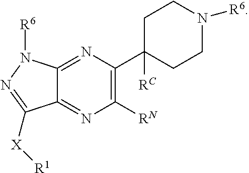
C1([RN])=C(C2([RC])CCN([R6])CC2)N=C2C(=N1)C([X][R1])=NN2[R6]
